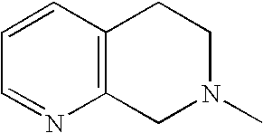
C12=C(C=CC=N1)CCN(C)C2
